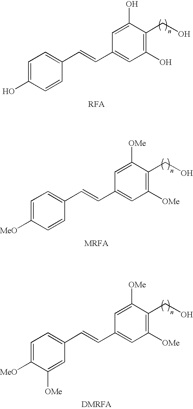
C1=C(O)C=CC(C=CC2=CC(O)=C(CO)C(O)=C2)=C1.C1=C([MeO])C=CC(C=CC2=CC([OMe])=C(CO)C([OMe])=C2)=C1.C1=C([MeO])C([OMe])=CC(C=CC2=CC([OMe])=C(CO)C([OMe])=C2)=C1
